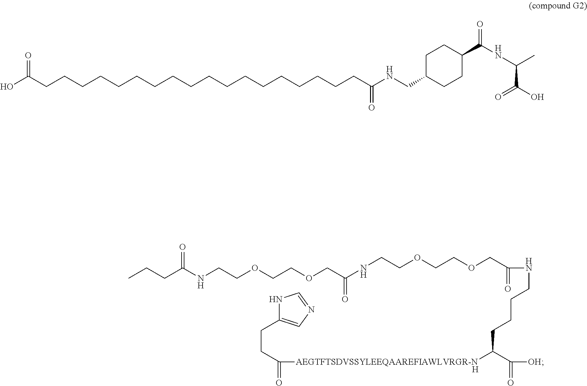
C(CCCNC(=O)COCCOCCNC(COCCOCCNC(CCC)=O)=O)C(C([OH])=O)[AEGTFTSDVSSYLEEQAAREFIAWLVRGR-N]C(CCC1=CN=CN1)=O.[H].OC(CCCCCCCCCCCCCCCCCCC(NCC1CCC(C(NC(C)C(=O)O)=O)CC1)=O)=O
